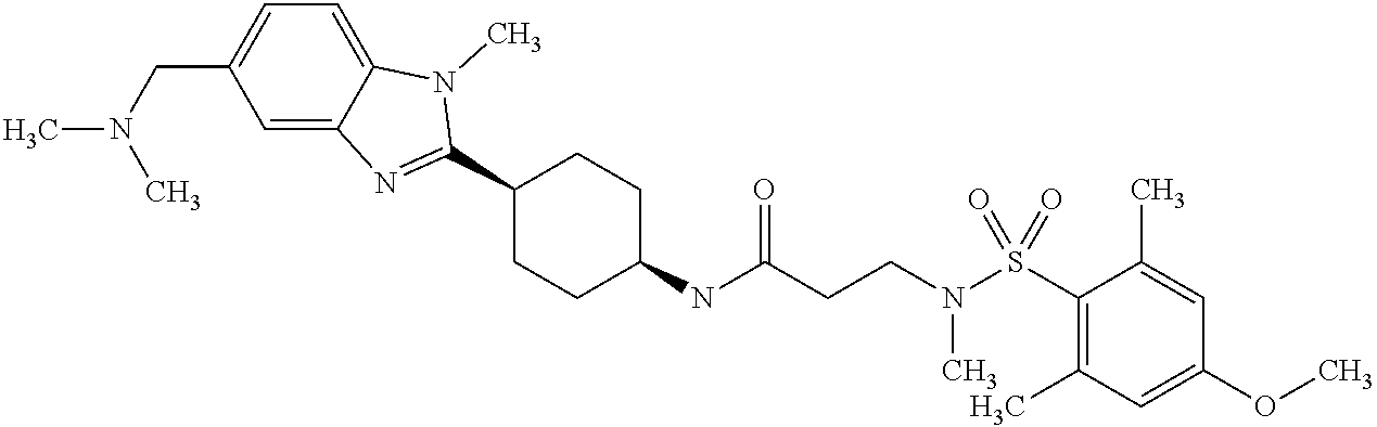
N(C(CCN(S(C1=C(C)C=C(OC)C=C1C)(=O)=O)C)=O)C1CCC(C2=NC3=CC(CN(C)C)=CC=C3N2C)CC1
